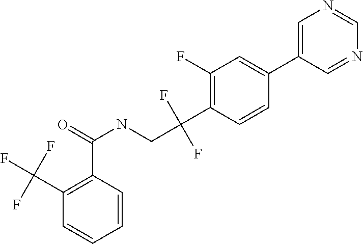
C1=C(C2=CC(F)=C(C(F)(F)CNC(C3=C(C(F)(F)F)C=CC=C3)=O)C=C2)C=NC=N1
